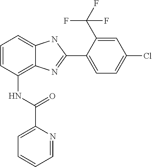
C1=CC(NC(C2=CC=CC=N2)=O)=C2C(=C1)NC(C1=CC=C(Cl)C=C1C(F)(F)F)=N2
